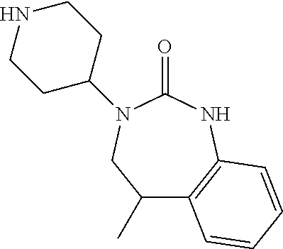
C1(C)C2=C(NC(=O)N(C3CCNCC3)C1)C=CC=C2
